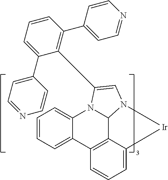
C1=CC=C2C(=C1)N1C3C4=C2C=CC=C4[Ir]N3C=C1C1=C(C2=CC=NC=C2)C=CC=C1C1=CC=NC=C1
